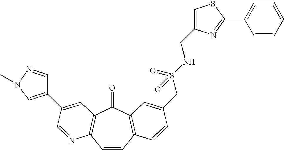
C1=CC2=C(C(=O)C3=C1N=CC(C1=CN(C)N=C1)=C3)C=C(CS(NCC1=CSC(C3=CC=CC=C3)=N1)(=O)=O)C=C2
